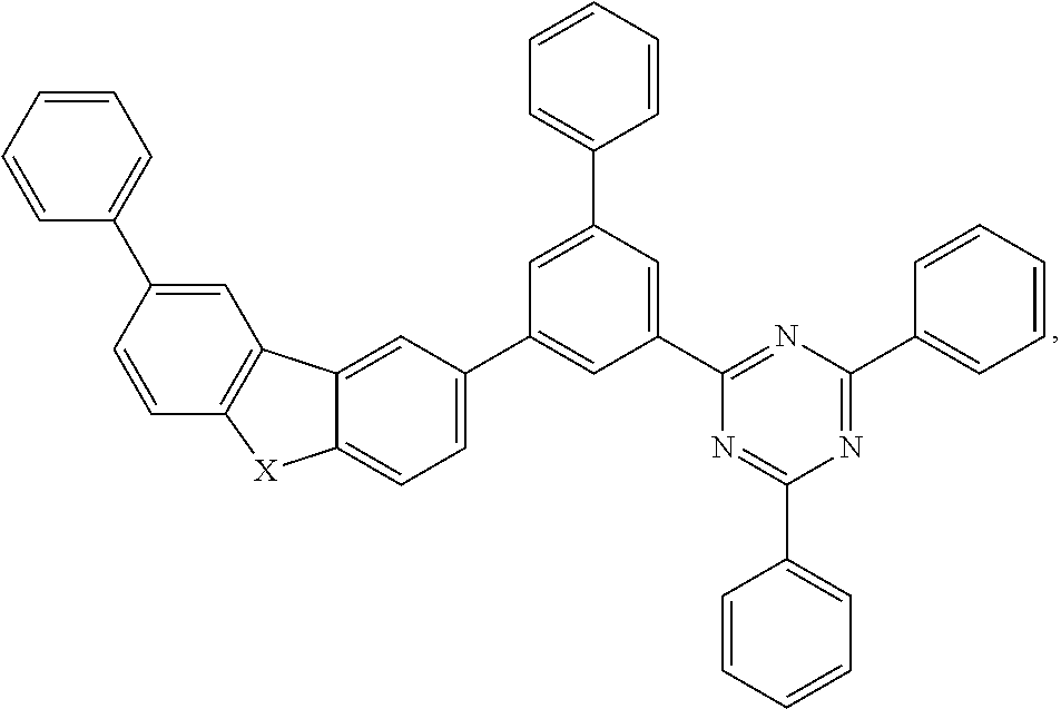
C1=C(C2=CC=CC=C2)C=CC2=C1C1=CC(C3=CC(C4=NC(C5=CC=CC=C5)=NC(C5=CC=CC=C5)=N4)=CC(C4=CC=CC=C4)=C3)=CC=C1[X]2
